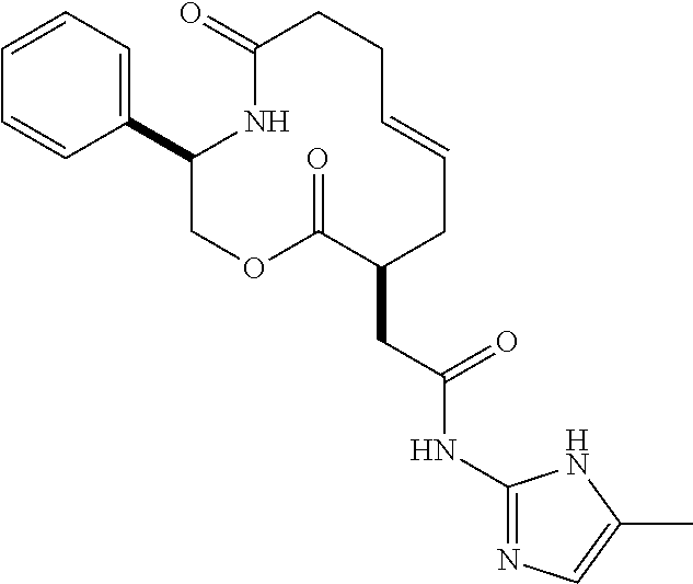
C1(C2=CC=CC=C2)COC(=O)C(CC(NC2=NC=C(C)N2)=O)CC=CCCC(=O)N1
